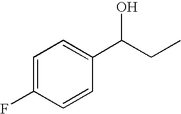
C1=C(F)C=CC(C(CC)O)=C1
